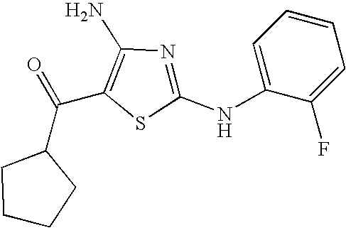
C(C1=C(N)N=C(NC2=CC=CC=C2F)S1)(=O)C1CCCC1
